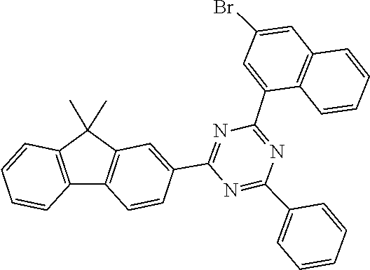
C1=CC2=C(C=C1)C(C)(C)C1=C2C=CC(C2=NC(C3=CC(Br)=CC4=C3C=CC=C4)=NC(C3=CC=CC=C3)=N2)=C1
